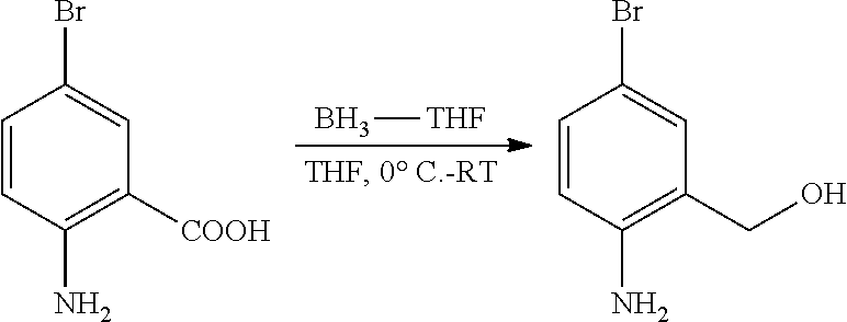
B[THF].C1=CC(N)=C([COOH])C=C1Br.C1=CC(N)=C(CO)C=C1Br
